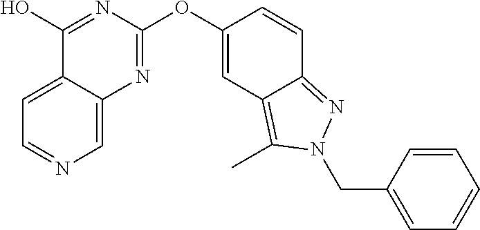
C1=C2C(=CN=C1)N=C(OC1=CC3=C(C)N(CC4=CC=CC=C4)N=C3C=C1)N=C2O
